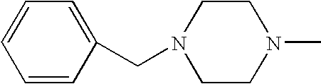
C1=CC(CN2CCN(C)CC2)=CC=C1
